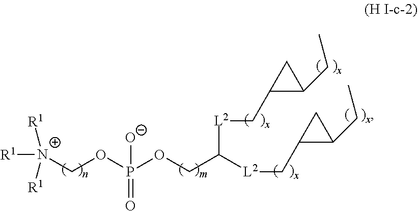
[R1][N+](COP(OCC([L2]CC1C(CC)C1)[L2]CC1C(CC)C1)(=O)[O-])([R1])[R1]
